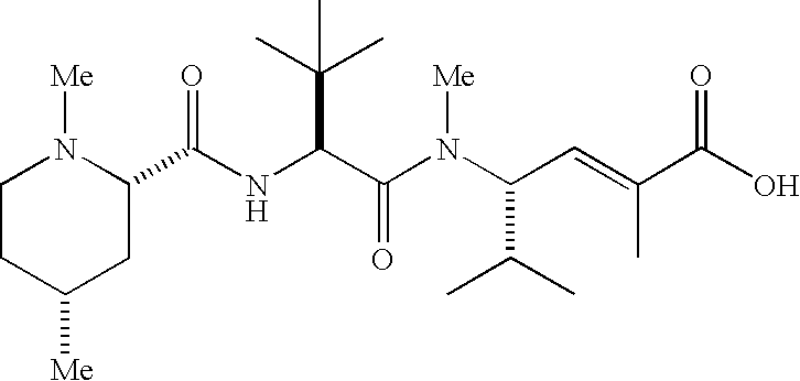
N(C(C(N(C(C=C(C(O)=O)C)C(C)C)[Me])=O)C(C)(C)C)C(C1N([Me])CCC([Me])C1)=O
